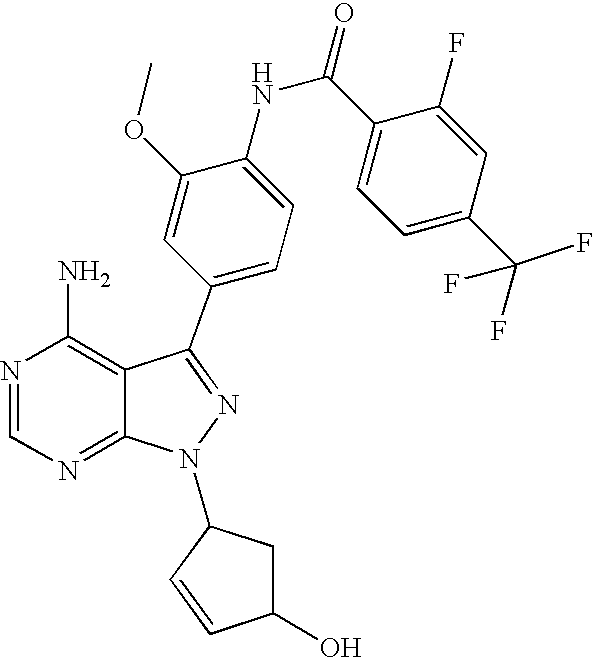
N1=CN=C2C(=C1N)C(C1=CC=C(NC(C3=CC=C(C(F)(F)F)C=C3F)=O)C(OC)=C1)=NN2C1CC(O)C=C1
